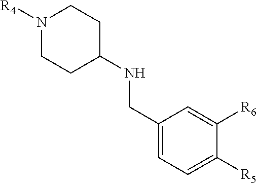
C1(CNC2CCN([R4])CC2)=CC=C([R5])C([R6])=C1
